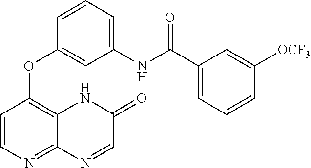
C1=C(NC(C2=CC=CC([OCF3])=C2)=O)C=C(OC2=C3C(=NC=C2)N=CC(=O)N3)C=C1
